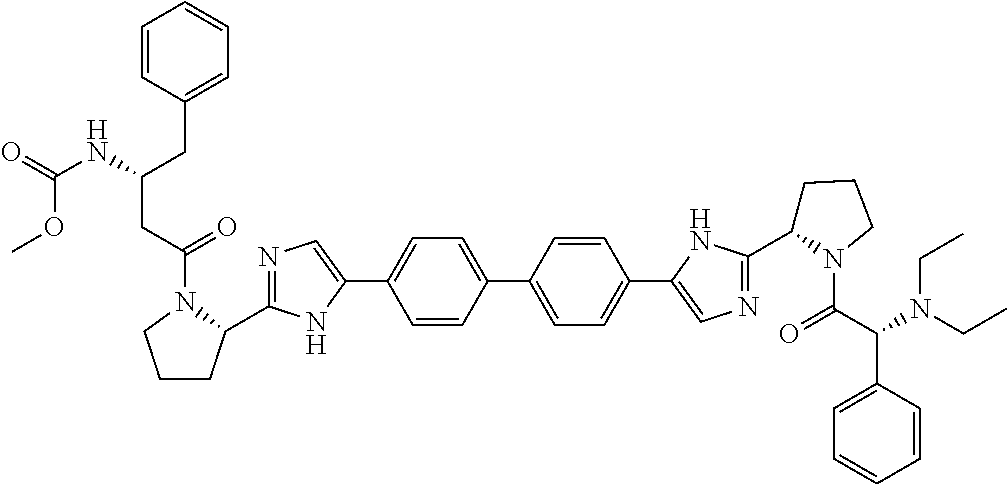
C1=CC(C2=CC=C(C3=CN=C(C4CCCN4C(=O)C(C4=CC=CC=C4)N(CC)CC)N3)C=C2)=CC=C1C1=CN=C(C2CCCN2C(=O)CC(NC(=O)OC)CC2=CC=CC=C2)N1
